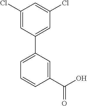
C1(C(O)=O)=CC(C2=CC(Cl)=CC(Cl)=C2)=CC=C1
